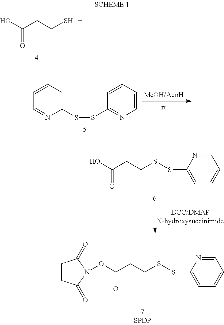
O=C(CCS)O.C1(SSC2=NC=CC=C2)=CC=CC=N1.C(=O)(CCSSC1=CC=CC=N1)O.C(=O)(CCSSC1=CC=CC=N1)ON1C(=O)CCC1=O
